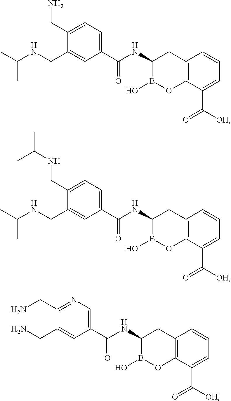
N(C1B(O)OC2=C(C1)C=CC=C2C([OH])=O)C(=O)C1=CC=C(CN)C(CNC(C)C)=C1.N(C1B(O)OC2=C(C1)C=CC=C2C([OH])=O)C(=O)C1=CC=C(CNC(C)C)C(CNC(C)C)=C1.N(C1B(O)OC2=C(C1)C=CC=C2C([OH])=O)C(=O)C1=CN=C(CN)C(CN)=C1
